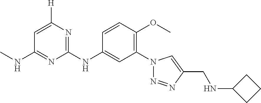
C1(N2N=NC(CNC3CCC3)=C2)=C(OC)C=CC(NC2=NC([H])=CC(NC)=N2)=C1
